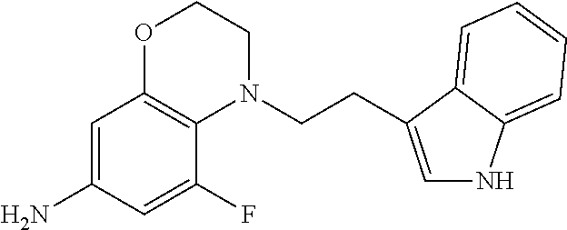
NC1=CC2=C(C(F)=C1)N(CCC1=CNC3=CC=CC=C31)CCO2
